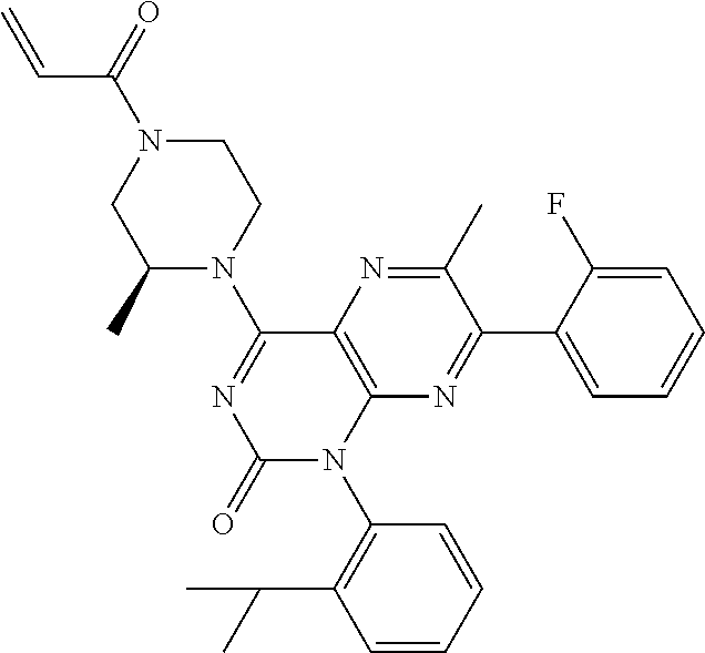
C1(C)N(C2=NC(=O)N(C3=C(C(C)C)C=CC=C3)C3=C2N=C(C)C(C2=CC=CC=C2F)=N3)CCN(C(=O)C=C)C1
